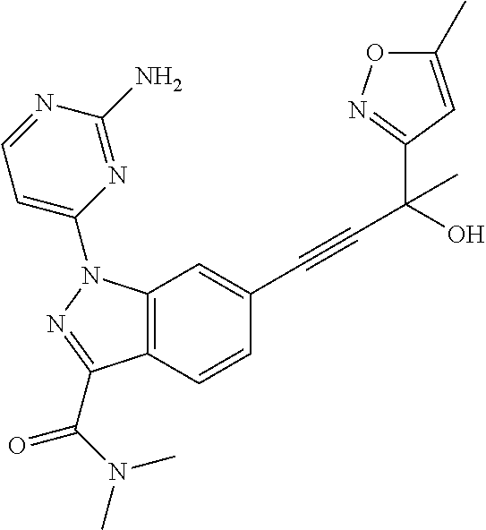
C12=C(C=CC(C#CC(O)(C3=NOC(C)=C3)C)=C1)C(C(N(C)C)=O)=NN2C1=CC=NC(N)=N1
